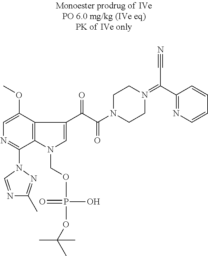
C1=C(OC)C2=C(C(N3C=NC(C)=N3)=N1)N(COP(O)(=O)OC(C)(C)C)C=C2C(=O)C(N1CCN(=C(C2=NC=CC=C2)C#N)CC1)=O
